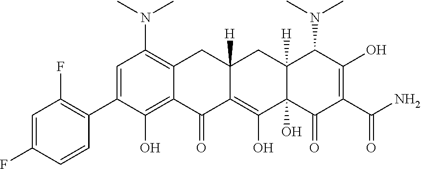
C1=C(C2=C(F)C=C(F)C=C2)C(O)=C2C(=C1N(C)C)CC1([H])C(=C(O)C3(O)C([H])(C1)C(N(C)C)C(O)=C(C(N)=O)C3=O)C2=O
